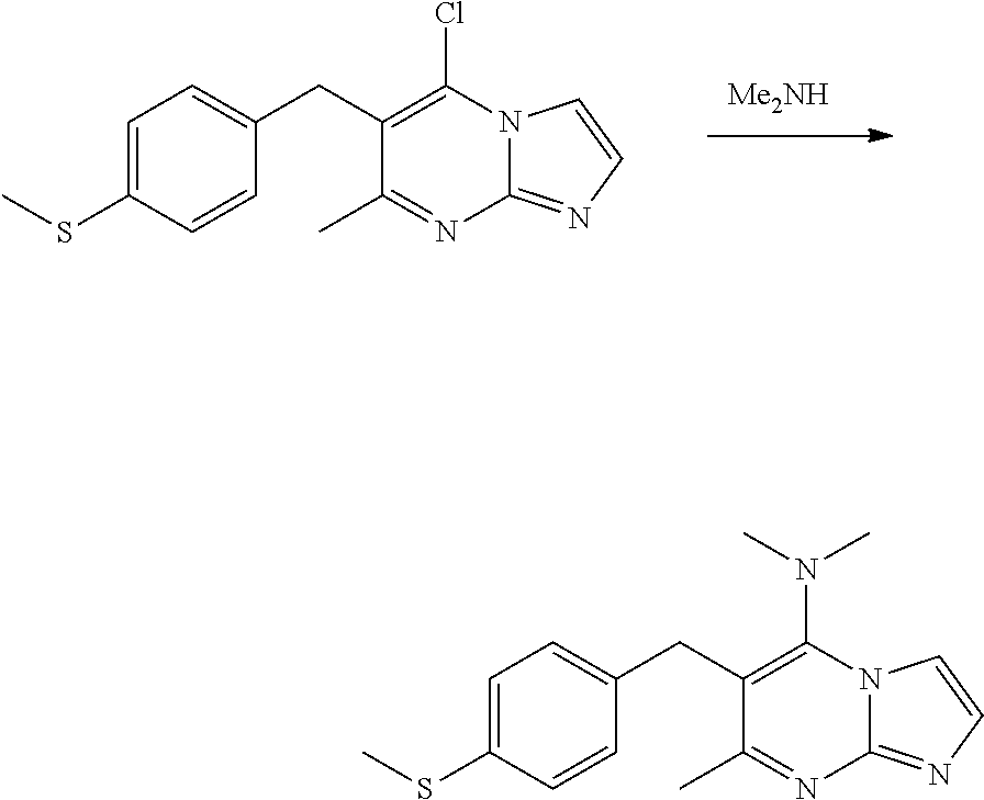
[Me2NH].C1=C(SC)C=CC(CC2=C(Cl)N3C(=NC=C3)N=C2C)=C1.C1=C(SC)C=CC(CC2=C(N(C)C)N3C(=NC=C3)N=C2C)=C1
